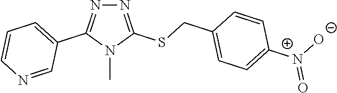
N1=C(SCC2=CC=C([N+]([O-])=O)C=C2)N(C)C(C2=CC=CN=C2)=N1
